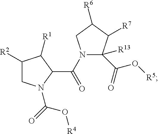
C1([R2])CN(C(=O)O[R4])C(C(N2C(C(=O)O[R5])([R13])C([R7])C([R6])C2)=O)C1[R1]
